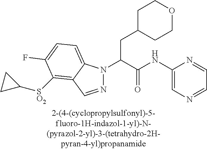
C1C(CC(N2N=CC3=C([SO2]C4CC4)C(F)=CC=C23)C(NC2=CN=CC=N2)=O)CCOC1
